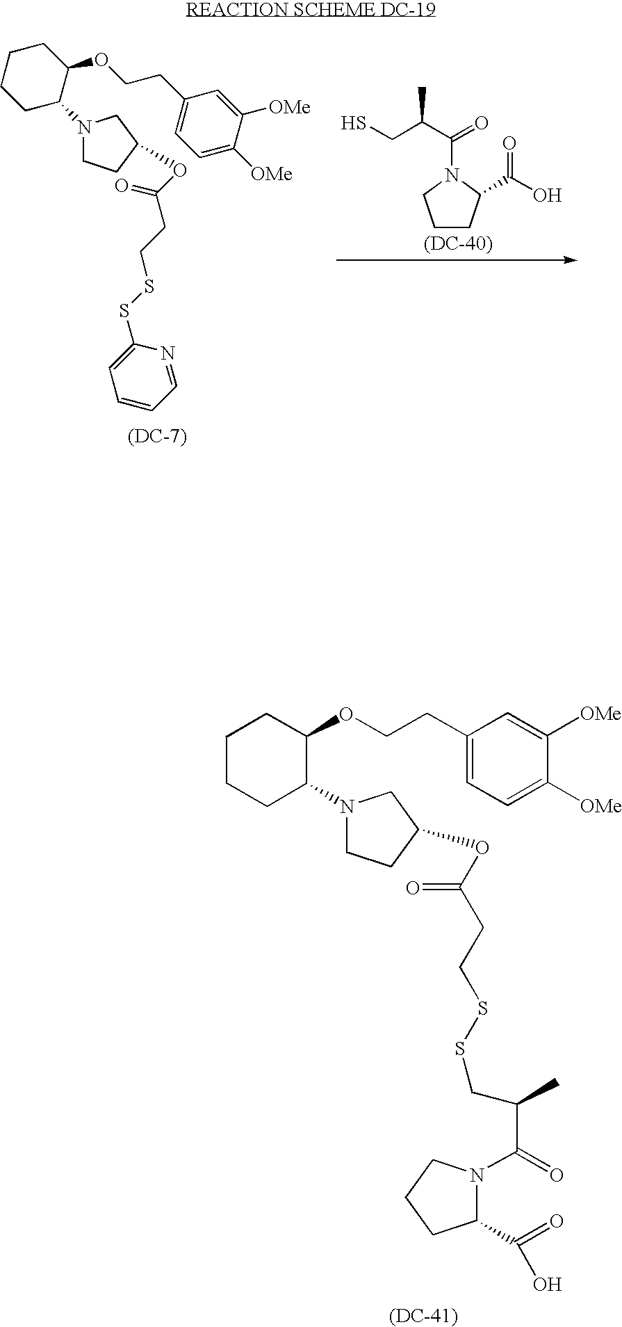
C1CCC(N2CCC(OC(CCSSCC(C(N3C(C(=O)O)CCC3)=O)C)=O)C2)C(OCCC2=CC=C([OMe])C([OMe])=C2)C1.[(DC-41)].[(DC-7)].[(DC-40)].O(CCC1=CC=C([OMe])C([OMe])=C1)C1C(N2CCC(OC(CCSSC3=CC=CC=N3)=O)C2)CCCC1.C1CC(C(O)=O)N(C(=O)C(CS)C)C1
